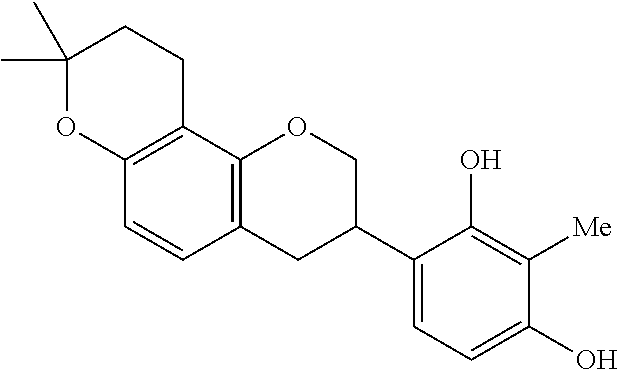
C1(C)(C)OC2=C(CC1)C1=C(C=C2)CC(C2=CC=C(O)C([Me])=C2O)CO1
